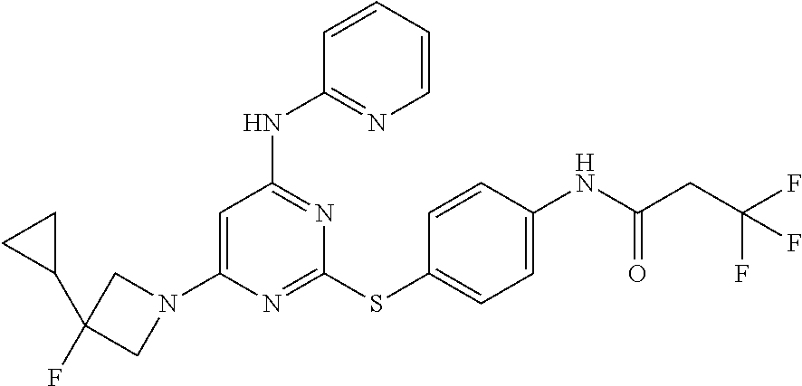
C1(NC2=NC(SC3=CC=C(NC(CC(F)(F)F)=O)C=C3)=NC(N3CC(C4CC4)(F)C3)=C2)=NC=CC=C1
